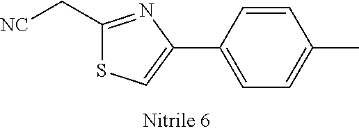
C1=CC(C2=CSC(C[NC])=N2)=CC=C1C
